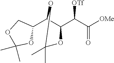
C1(C2C(C(C([OMe])=O)[OTf])OC(C)(C)O2)COC(C)(C)O1
